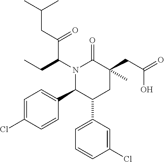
N1(C(CC)C(CC(C)C)=O)C(C2=CC=C(Cl)C=C2)C(C2=CC=CC(Cl)=C2)CC(C)(CC(=O)O)C1=O
